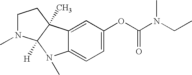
C12=CC(OC(N(CC)C)=O)=CC=C1N(C)C1([H])C2(C)CCN1C
